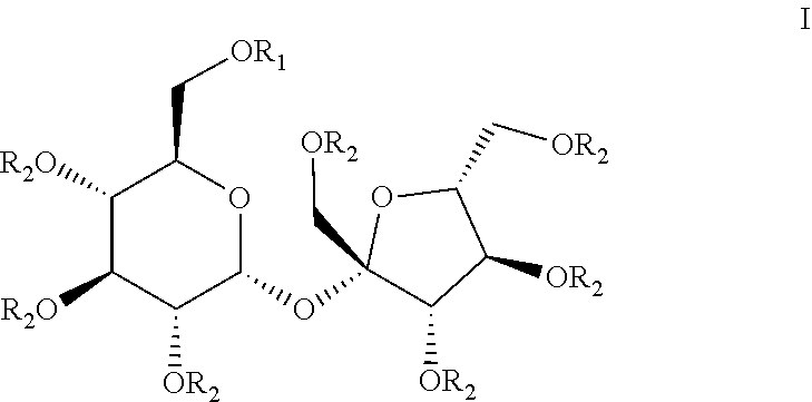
C1([R2O])C([R2O])C([OR2])C(OC2(C[OR2])OC(C[OR2])C([OR2])C2[OR2])OC1C[OR1]
